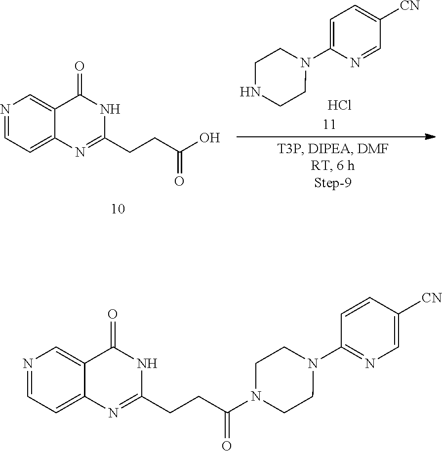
C12=CC=NC=C1C(=O)NC(CCC(=O)O)=N2.Cl.C1=C(N2CCNCC2)N=CC([CN])=C1.C12=CC=NC=C1C(=O)NC(CCC(=O)N1CCN(C3=NC=C([CN])C=C3)CC1)=N2
